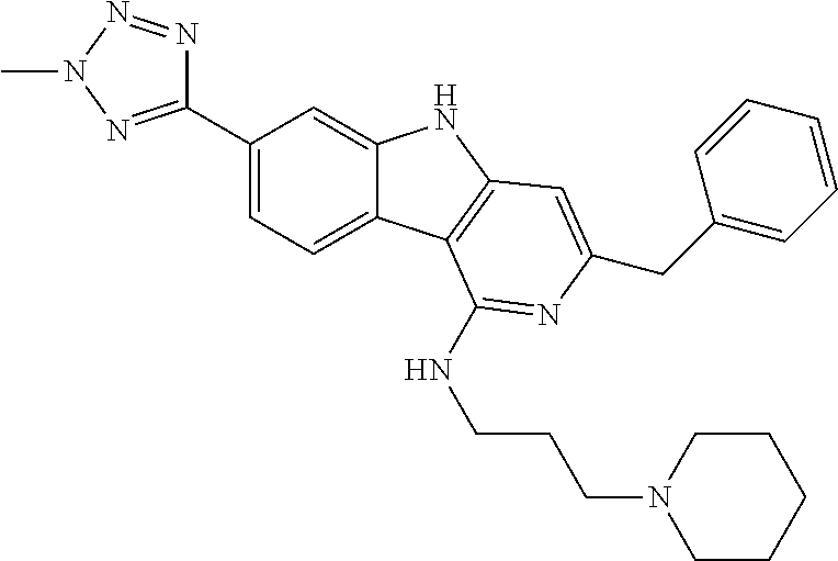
C1(C2=NN(C)N=N2)=CC=C2C(=C1)NC1=C2C(NCCCN2CCCCC2)=NC(CC2=CC=CC=C2)=C1
